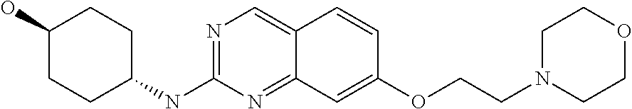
N1=C(NC2CCC(O)CC2)N=C2C(=C1)C=CC(OCCN1CCOCC1)=C2
